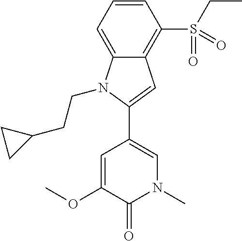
C1(C2=CN(C)C(=O)C(OC)=C2)=CC2=C(S(CC)(=O)=O)C=CC=C2N1CCC1CC1
